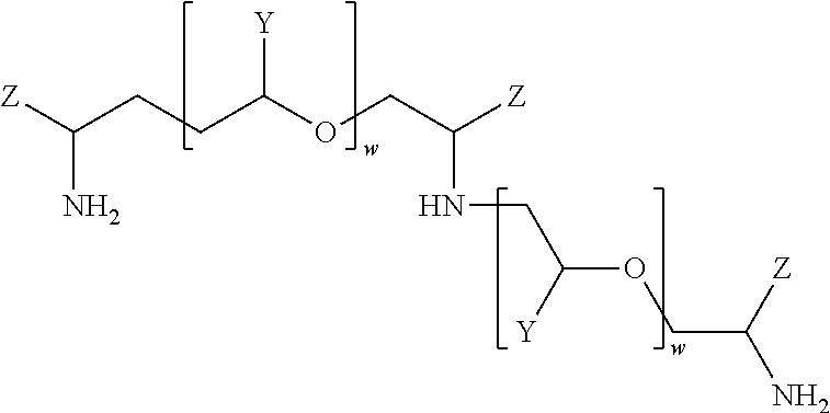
[Z]C(N)CCC(OCC([Z])NCC(OCC(N)[Z])[Y])[Y]
